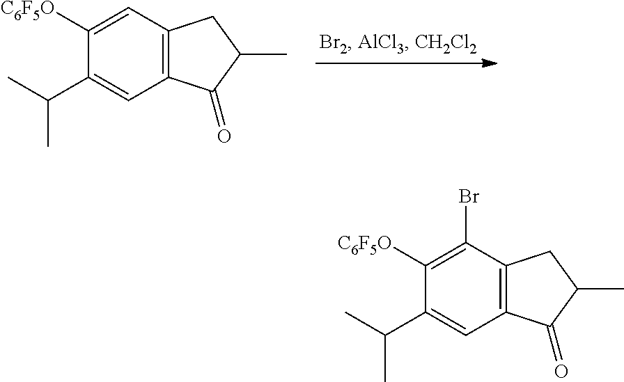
C12=C(C=C([C6F5O])C(C(C)C)=C1)CC(C)C2=O.C12=C(C(Br)=C([C6F5O])C(C(C)C)=C1)CC(C)C2=O
